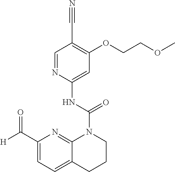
C1=C(NC(N2C3=NC(C([H])=O)=CC=C3CCC2)=O)N=CC(C#N)=C1OCCOC
